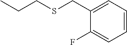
C1(CSCCC)=CC=CC=C1F
